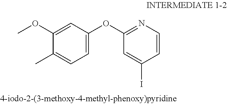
C1(OC)=CC(OC2=NC=CC(I)=C2)=CC=C1C
